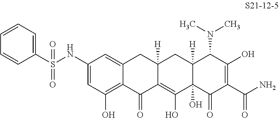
C1(NS(C2=CC=CC=C2)(=O)=O)=CC(O)=C2C(=C1)CC1([H])C(=C(O)C3(O)C([H])(C1)C(N(C)C)C(O)=C(C(N)=O)C3=O)C2=O
